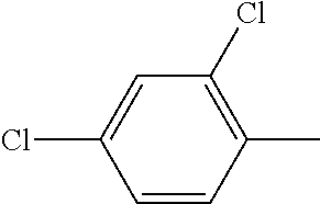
C1=CC(C)=C(Cl)C=C1Cl
